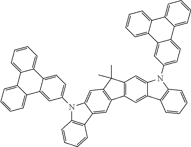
C12=C(C=C3C(=C1)N(C1=CC=C4C(=C1)C1=CC=CC=C1C1=CC=CC=C41)C1=C3C=CC=C1)C1=C(C2(C)C)C=C2C(=C1)C1=C(N2C2=CC=C3C(=C2)C2=CC=CC=C2C2=CC=CC=C32)C=CC=C1
